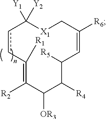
c1cC([R1])=C([R2])C([OR3])C([R4])C([R5])C=C([R6])C[X1]C1([Y2])[Y1]
